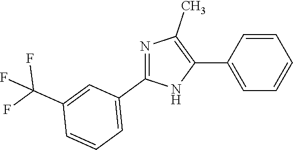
N1=C(C2=CC=CC(C(F)(F)F)=C2)NC(C2=CC=CC=C2)=C1C
